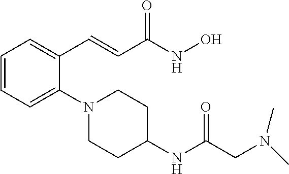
C1=CC=C(N2CCC(NC(CN(C)C)=O)CC2)C(C=CC(NO)=O)=C1
